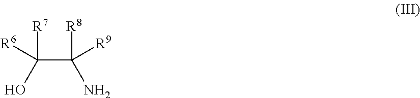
C(C(N)([R8])[R9])(O)([R7])[R6]
